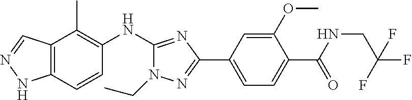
C12=C(C=CC(NC3=NC(C4=CC=C(C(NCC(F)(F)F)=O)C(OC)=C4)=NN3CC)=C1C)NN=C2
